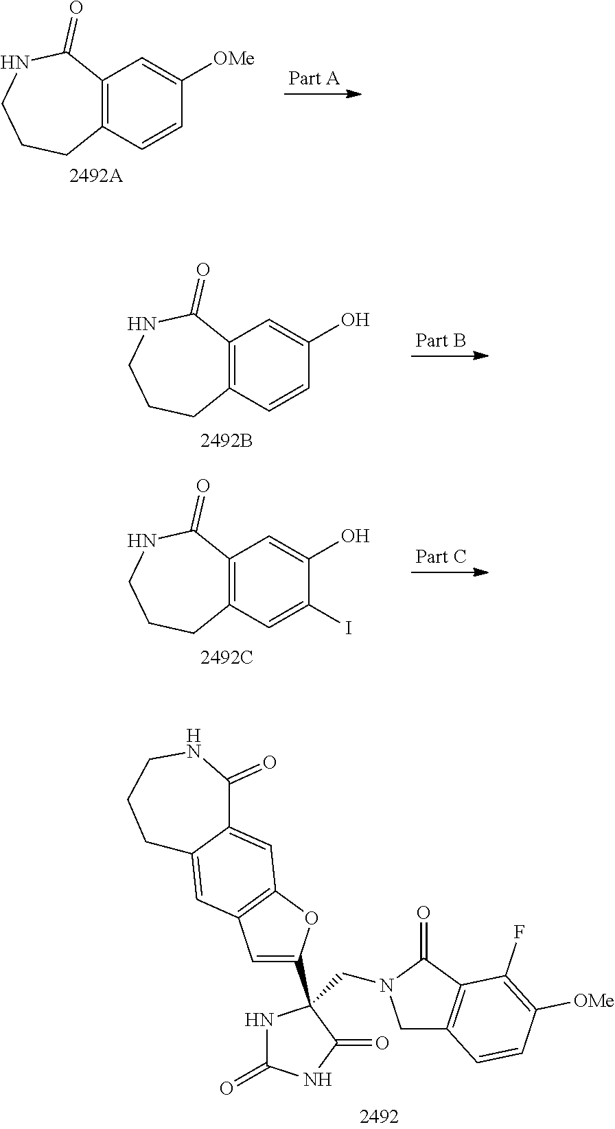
C1C2=C(C(=O)N1CC1(C3=CC4=C(O3)C=C3C(=C4)CCCNC3=O)NC(=O)NC1=O)C(F)=C([OMe])C=C2.C12=C(C=CC([OMe])=C1)CCCNC2=O.C12=C(C=CC(O)=C1)CCCNC2=O.C12=C(C=C(I)C(O)=C1)CCCNC2=O
